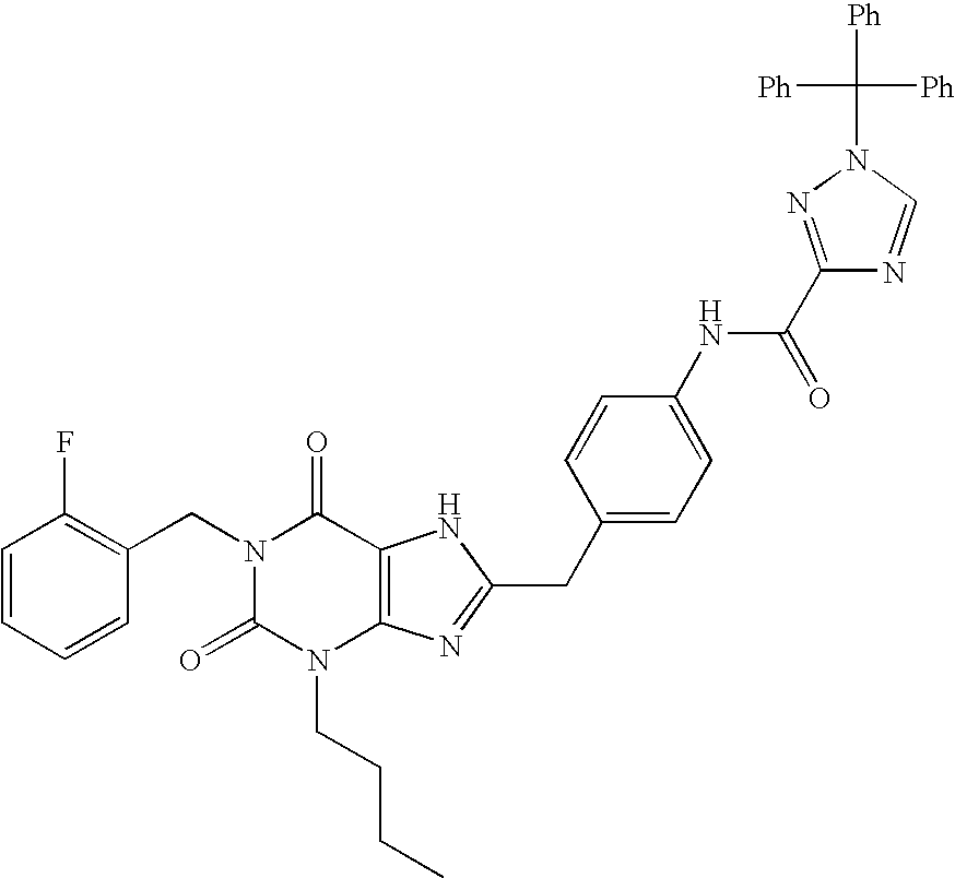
C1=CC=CC(CN2C(=O)N(CCCC)C3=C(C2=O)NC(CC2=CC=C(NC(=O)C4=NN(C([Ph])([Ph])[Ph])C=N4)C=C2)=N3)=C1F
